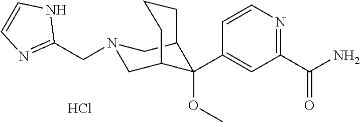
C1(C(N)=O)=NC=CC(C2(OC)C3CN(CC4=NC=CN4)CC2CCC3)=C1.Cl
